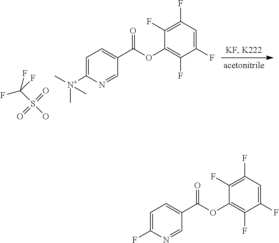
C1=C([N+](C)(C)C)N=CC(C(OC2=C(F)C(F)=CC(F)=C2F)=O)=C1.FC(F)(F)S(O)(=O)=O.C1=C(F)N=CC(C(OC2=C(F)C(F)=CC(F)=C2F)=O)=C1
